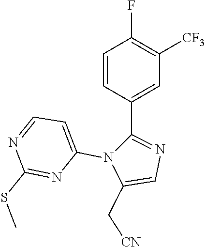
C1=CC(C2=NC=C(C[CN])N2C2=CC=NC(SC)=N2)=CC([CF3])=C1F
